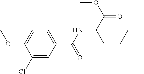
C1=C(OC)C(Cl)=CC(C(=O)NC(CCCC)C(=O)OC)=C1
